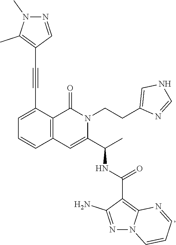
C1=C(C#CC2=C(C)N(C)N=C2)C2=C(C=C1)C=C(C(C)NC(C1=C3N(N=C1N)C=CC=N3)=O)N(CCC1=CNC=N1)C2=O
